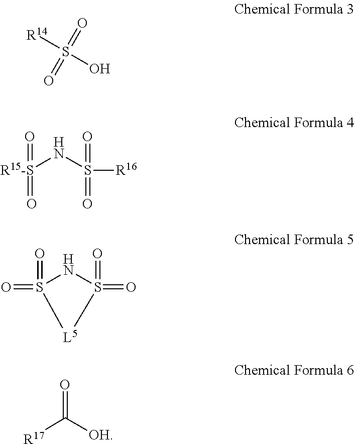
[R17]C([OH])=O.O=S1(=O)NS(=O)(=O)[L5]1.[R15-S](=O)(NS([R16])(=O)=O)=O.[R14]S(O)(=O)=O
